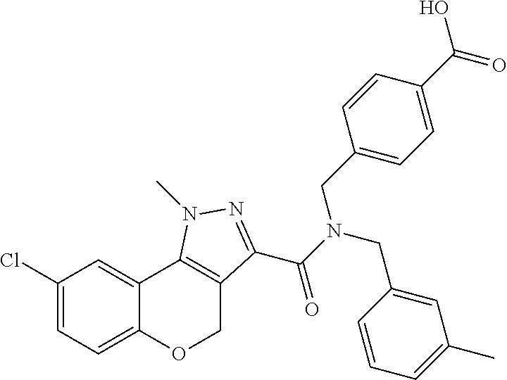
C1(Cl)=CC=C2C(=C1)C1=C(CO2)C(C(N(CC2=CC(C)=CC=C2)CC2=CC=C(C(O)=O)C=C2)=O)=NN1C
